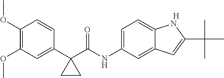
[H].C1(OC)=C(OC)C=C(C2(C(NC3=CC=C4C(=C3)C=C(C(C)(C)C)N4)=O)CC2)C=C1
